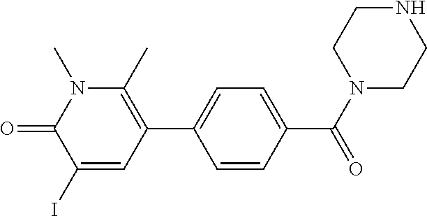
O=C1C(I)=CC(C2=CC=C(C(=O)N3CCNCC3)C=C2)=C(C)N1C
